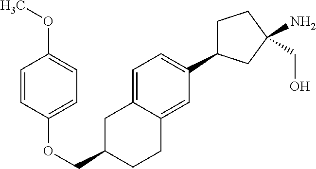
C1=C2C(=CC(C3CCC(CO)(N)C3)=C1)CCC(COC1=CC=C(OC)C=C1)C2
